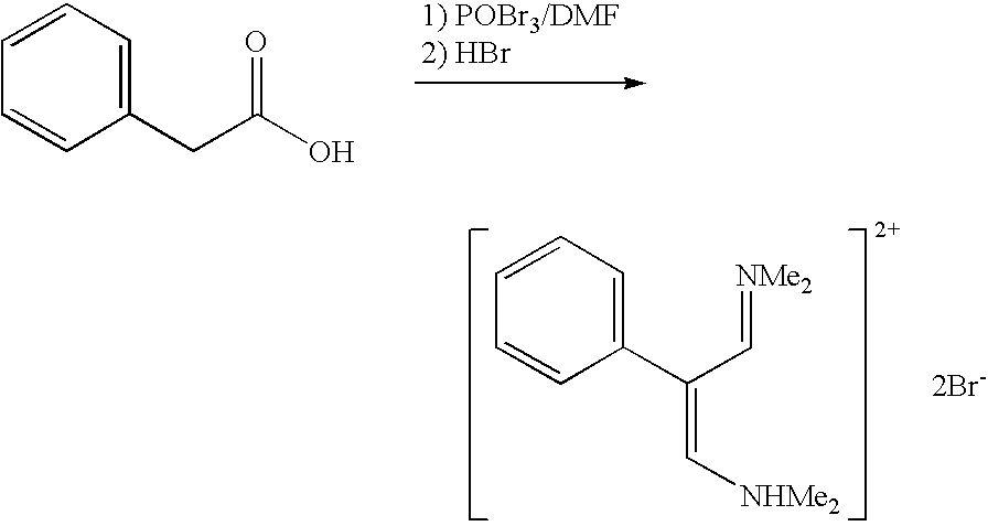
C1(CC(O)=O)=CC=CC=C1.C1(C(C=[NMe2])=C[NHMe2])=CC=CC=C1.[2Br-]
